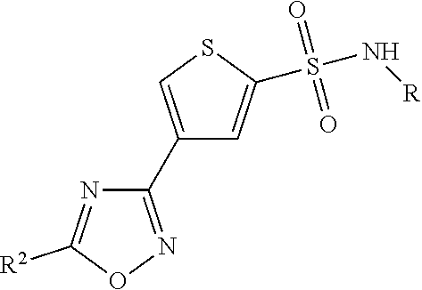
C1(C2=CSC(S(=O)(=O)N[R])=C2)=NOC([R2])=N1
